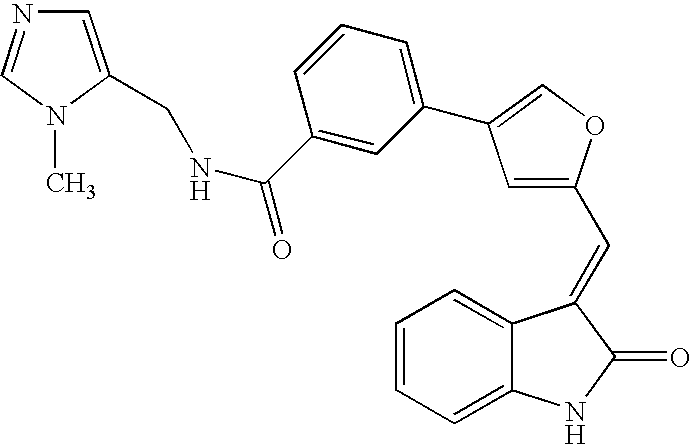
C1=CC=C2C(=C1)C(=CC1=CC(C3=CC=CC(C(=O)NCC4=CN=CN4C)=C3)=CO1)C(=O)N2
